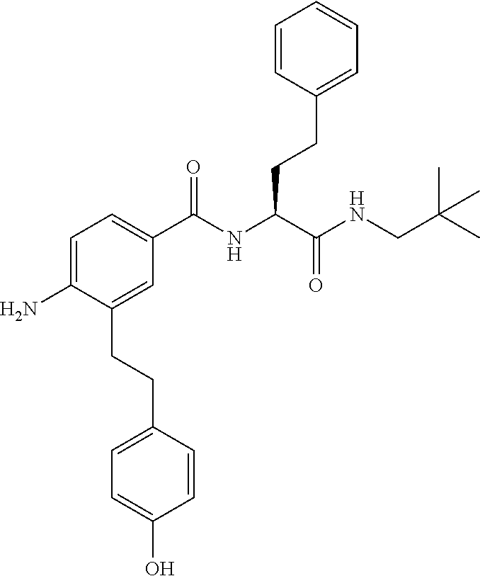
C1=C(N)C(CCC2=CC=C(O)C=C2)=CC(C(NC(C(NCC(C)(C)C)=O)CCC2=CC=CC=C2)=O)=C1
